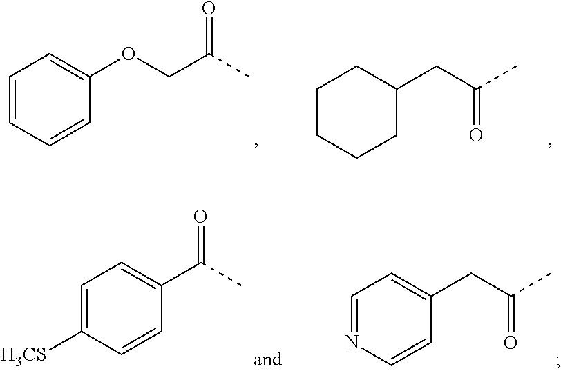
C1CCCC(CC(=O)C)C1.C1=CC=CC(OCC(C)=O)=C1.C1=C([H3CS])C=CC(C(C)=O)=C1.C1=NC=CC(CC(=O)C)=C1
